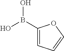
C1(B(O)O)=CC=CO1
